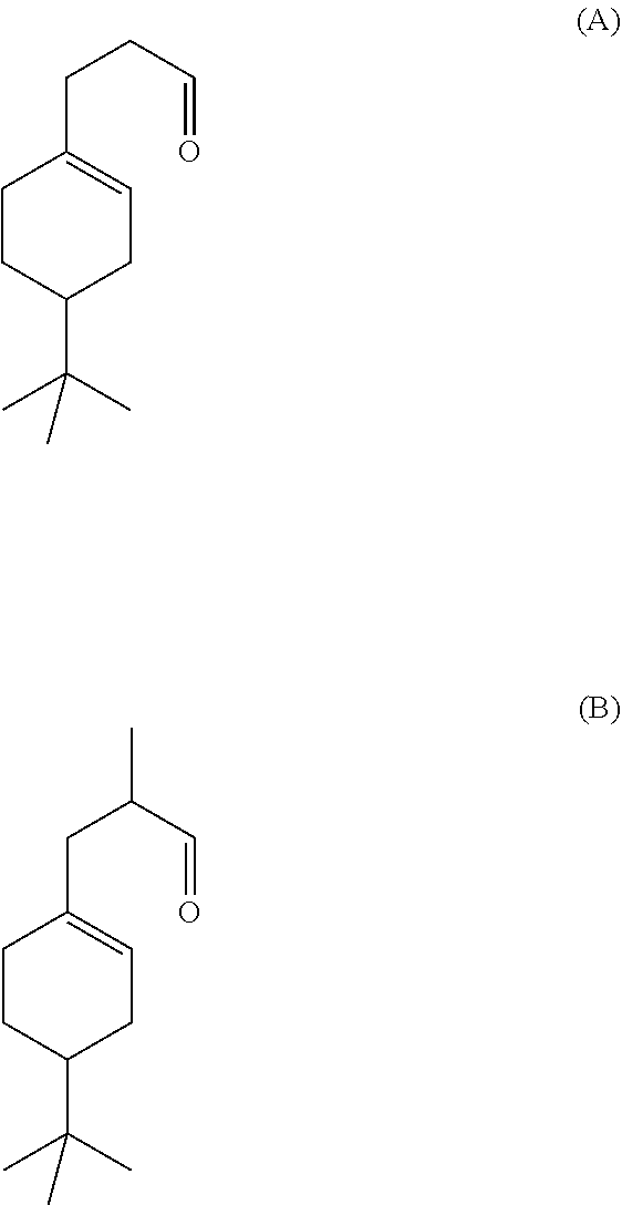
C1CC(C(C)(C)C)CC=C1CCC=O.C1CC(C(C)(C)C)CC=C1CC(C=O)C
